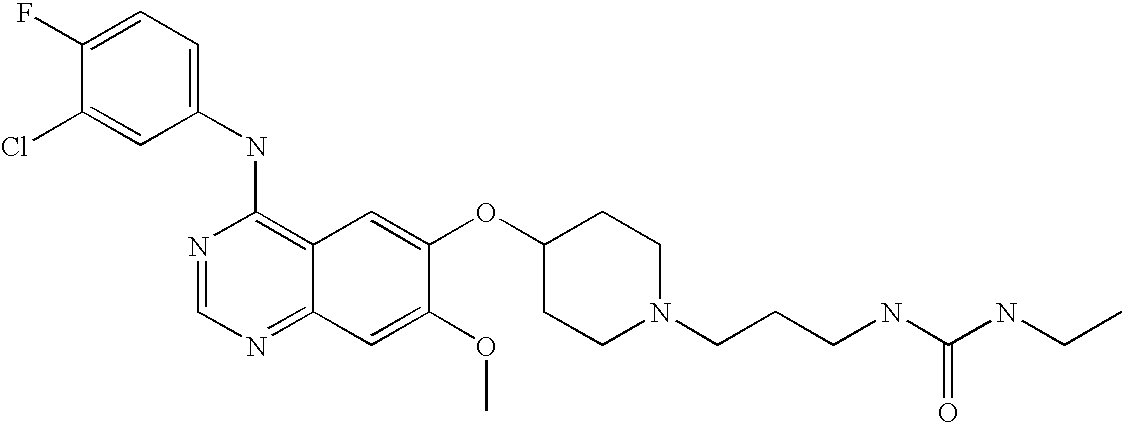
C1=C(Cl)C(F)=CC=C1NC1=C2C(=NC=N1)C=C(OC)C(OC1CCN(CCCNC(NCC)=O)CC1)=C2
